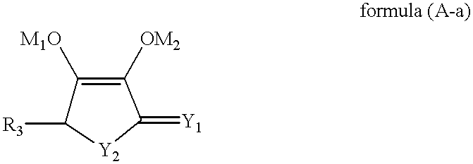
C1([M1O])=C([OM2])C(=[Y1])[Y2]C1[R3]
